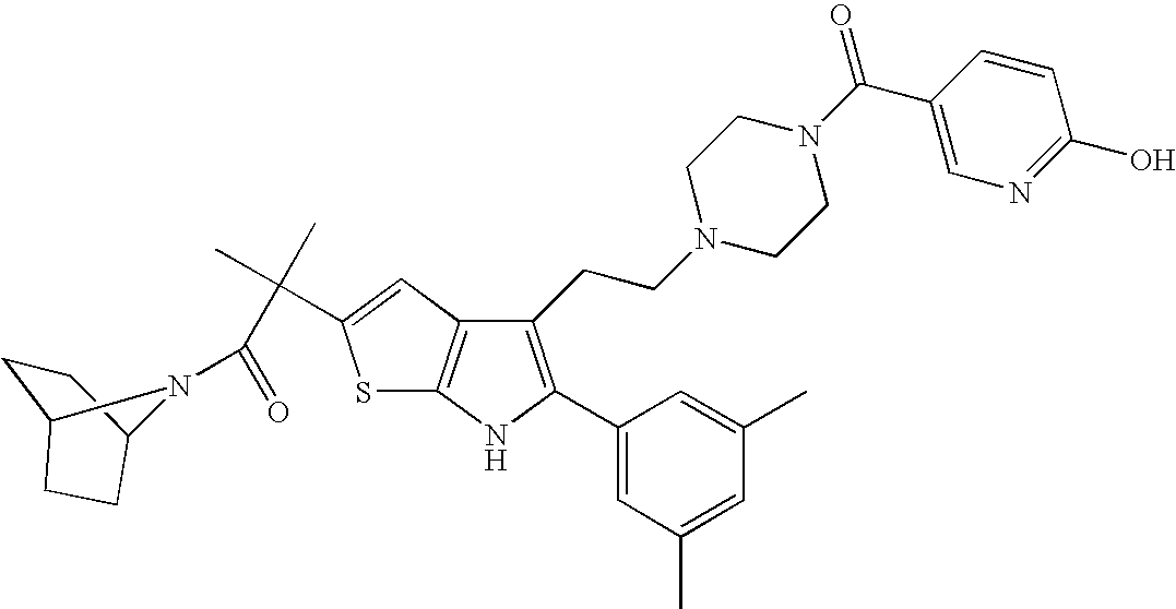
C1(CCN2CCN(C(C3=CN=C(O)C=C3)=O)CC2)=C(C2=CC(C)=CC(C)=C2)NC2=C1C=C(C(C)(C)C(=O)N1C3CCC1CC3)S2
